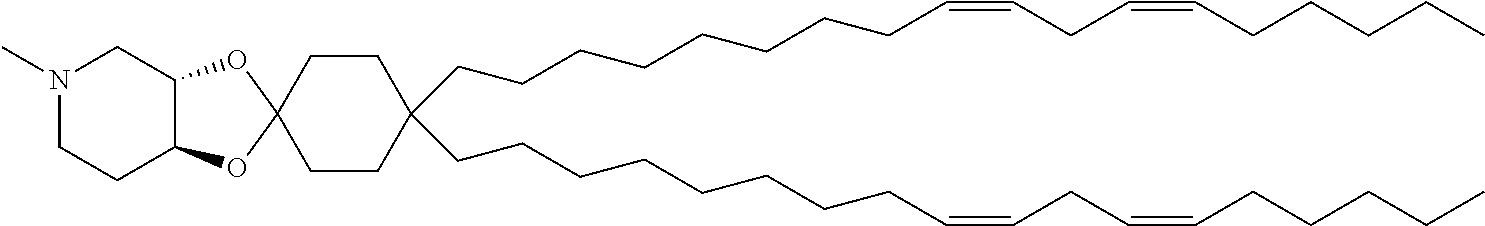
C(CCCCCCCC=CCC=CCCCCC)C1(CCCCCCCCC=CCC=CCCCCC)CCC2(OC3C(O2)CN(C)CC3)CC1
